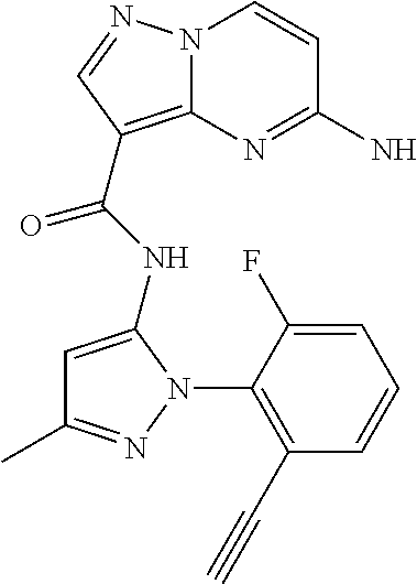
C1(N)=NC2=C(C(NC3=CC(C)=NN3C3=C(C#C)C=CC=C3F)=O)C=NN2C=C1
